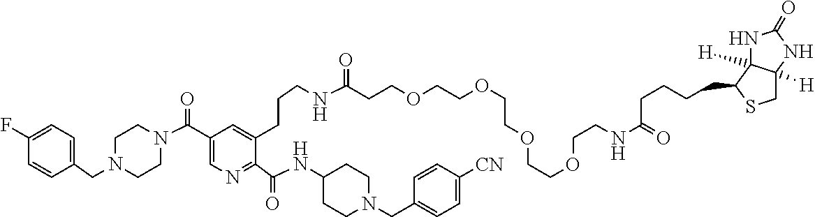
C1CN(C(C2=CN=C(C(=O)NC3CCN(CC4=CC=C([CN])C=C4)CC3)C(CCCNC(CCOCCOCCOCCOCCNC(=O)CCCCC3C4([H])NC(=O)NC4([H])CS3)=O)=C2)=O)CCN1CC1=CC=C(F)C=C1
